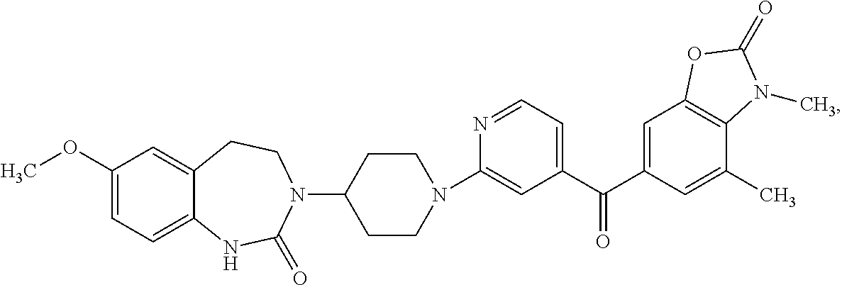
N1=CC=C(C(C2=CC3=C(C(C)=C2)N(C)C(=O)O3)=O)C=C1N1CCC(N2C(=O)NC3=CC=C(OC)C=C3CC2)CC1
